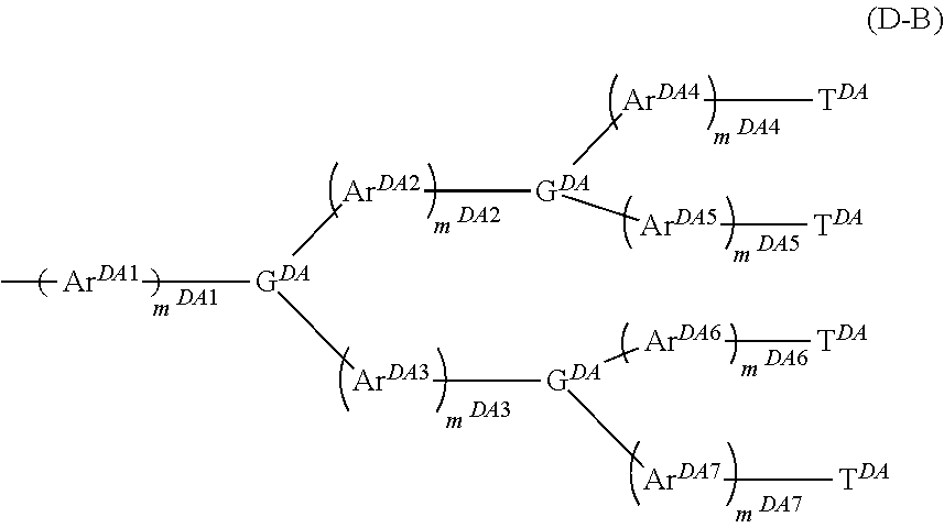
[DA1].[DA2].[DA3].[DA4].C[ArDA1][GDA]([ArDA2][GDA]([ArDA4][TDA])[ArDA5][TDA])[ArDA3][GDA]([ArDA7][TDA])[ArDA6][TDA].[DA7].[DA5].[DA6]
